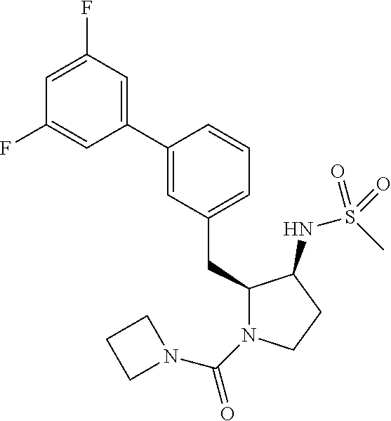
C1(CC2N(C(=O)N3CCC3)CCC2NS(C)(=O)=O)=CC=CC(C2=CC(F)=CC(F)=C2)=C1
